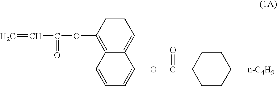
C=CC(=O)OC1=C2C(=CC=C1)C(OC(=O)C1CCC([n-C4H9])CC1)=CC=C2
